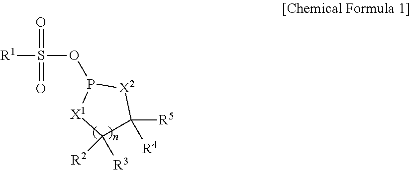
[R1]S(OP1[X1]C([R3])([R2])C([R5])([R4])[X2]1)(=O)=O
